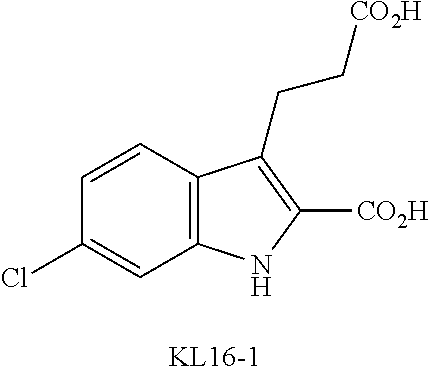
C1=CC2=C(C=C1Cl)NC([CO2H])=C2CC[CO2H]
